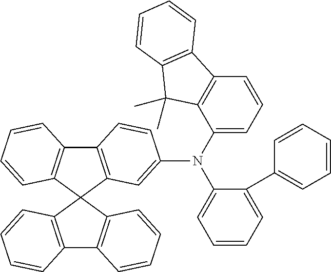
C12=C(C=CC=C1)C1(C3=C2C=CC=C3)C2=C(C3=C1C=CC=C3)C=CC(N(C1=CC=CC3=C1C(C)(C)C1=C3C=CC=C1)C1=CC=CC=C1C1=CC=CC=C1)=C2
